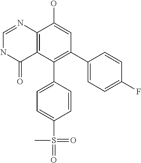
C12=C(C(C3=CC=C(S(=O)(=O)C)C=C3)=C(C3=CC=C(F)C=C3)C=C1O)C(=O)NC=N2
